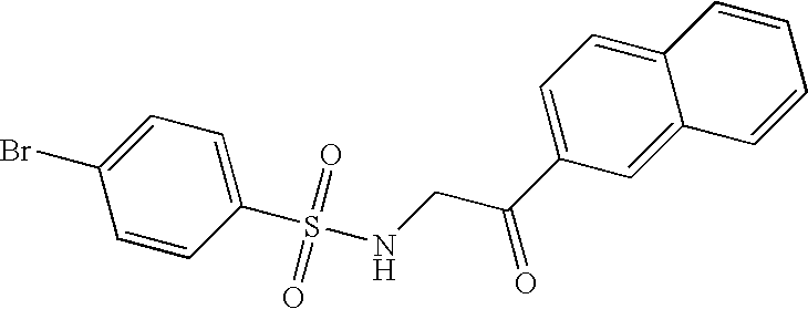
S(=O)(=O)(C1=CC=C(Br)C=C1)NCC(=O)C1=CC=C2C(=C1)C=CC=C2
